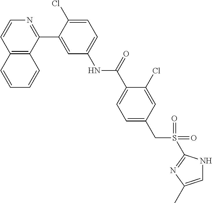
C12=C(C(C3=CC(NC(C4=CC=C(CS(=O)(=O)C5=NC(C)=CN5)C=C4Cl)=O)=CC=C3Cl)=NC=C1)C=CC=C2
